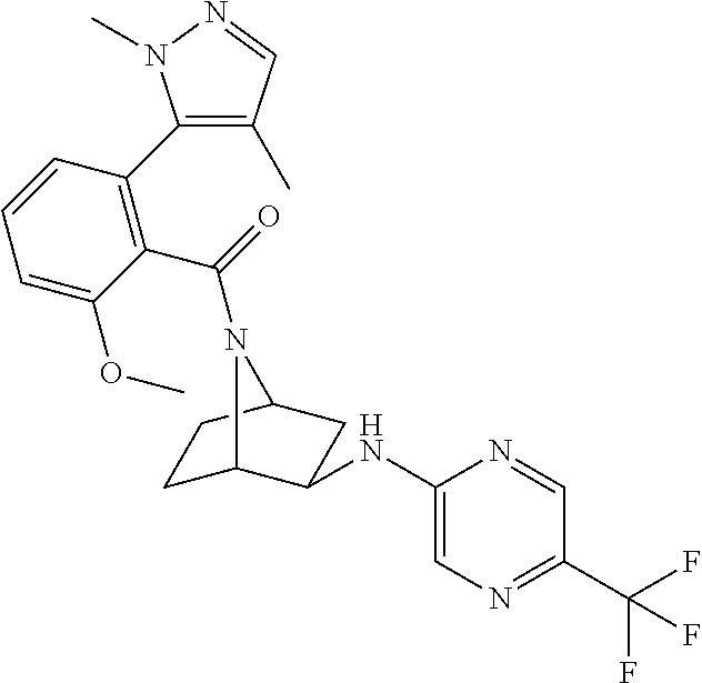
C1C2C(NC3=CN=C(C(F)(F)F)C=N3)CC(C1)N2C(=O)C1=C(C2=C(C)C=NN2C)C=CC=C1OC
